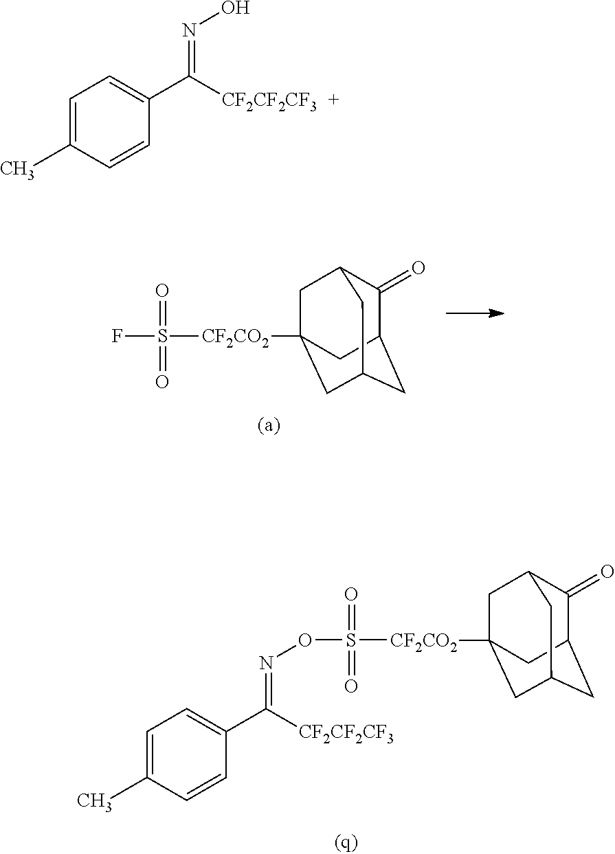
C1=C(C)C=CC(C([CF2CF2CF3])=NOS(=O)(=O)[CF2CO2]C23CC4C(=O)C(CC(C2)C4)C3)=C1.FS(=O)(=O)[CF2CO2]C12CC3C(=O)C(CC(C1)C3)C2.C1=C(C)C=CC(C([CF2CF2CF3])=NO)=C1
